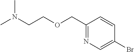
C1(COCCN(C)C)=NC=C(Br)C=C1
